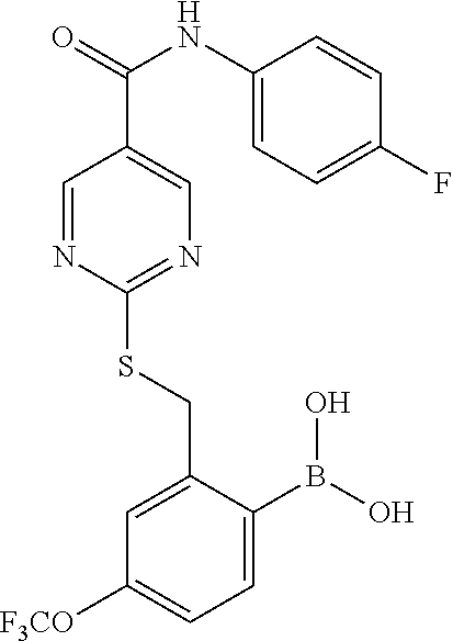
C1=NC(SCC2=CC([F3CO])=CC=C2B(O)O)=NC=C1C(=O)NC1=CC=C(F)C=C1
